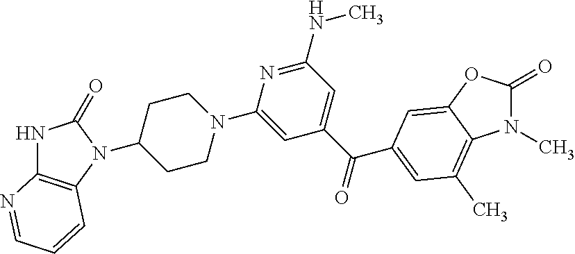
N1C2=C(N(C3CCN(C4=CC(C(=O)C5=CC(C)=C6N(C)C(=O)OC6=C5)=CC(NC)=N4)CC3)C1=O)C=CC=N2
